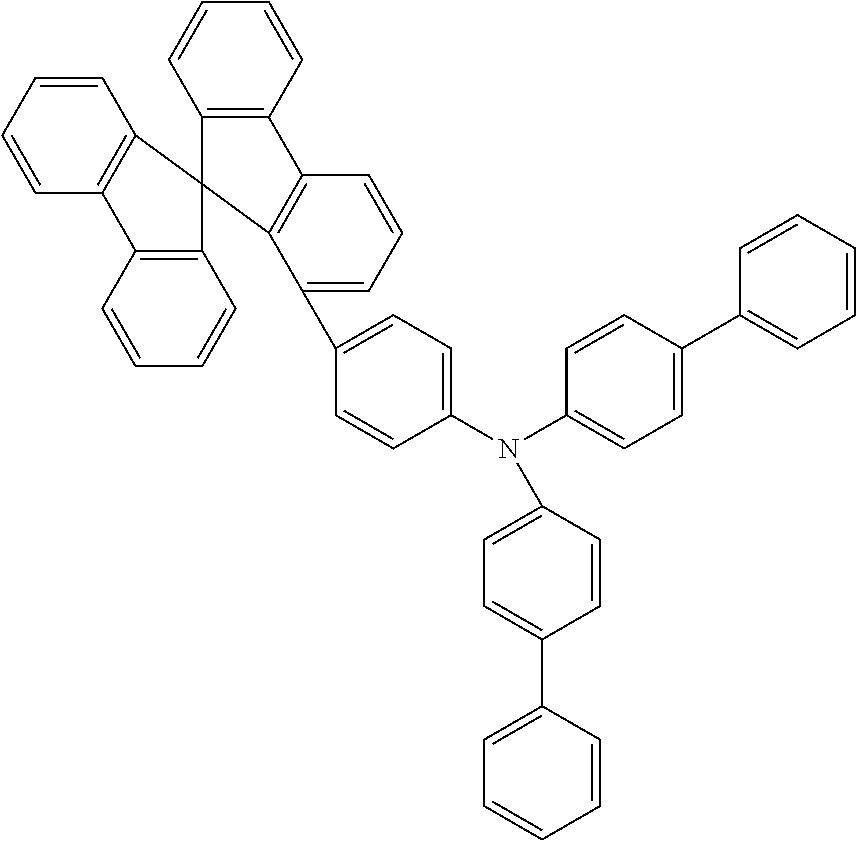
C1=CC=CC2=C1C1(C3=C2C=CC=C3)C2=C(C=CC=C2)C2=C1C(C1=CC=C(N(C3=CC=C(C4=CC=CC=C4)C=C3)C3=CC=C(C4=CC=CC=C4)C=C3)C=C1)=CC=C2
